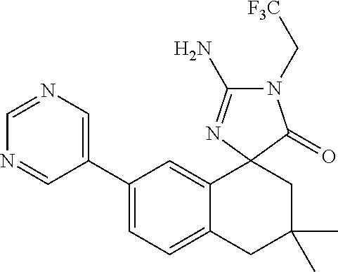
C1(C2=CC=C3C(=C2)C2(CC(C)(C)C3)C(=O)N(C[F3C])C(N)=N2)=CN=CN=C1
